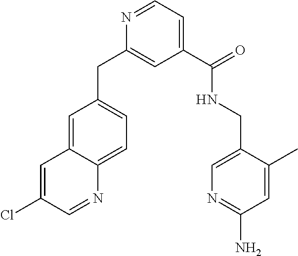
C1(CC2=CC=C3C(=C2)C=C(Cl)C=N3)=CC(C(NCC2=CN=C(N)C=C2C)=O)=CC=N1
